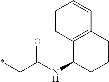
*CC(NC1CCCC2=C1C=CC=C2)=O
